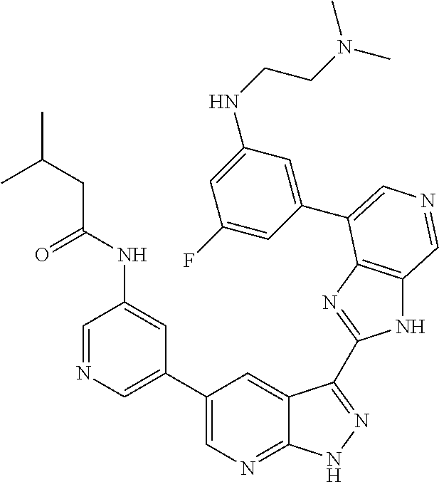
C1(C2=CN=CC(NC(CC(C)C)=O)=C2)=CN=C2C(=C1)C(C1=NC3=C(N1)C=NC=C3C1=CC(NCCN(C)C)=CC(F)=C1)=NN2
